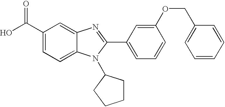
C1(C(O)=O)=CC=C2C(=C1)N=C(C1=CC=CC(OCC3=CC=CC=C3)=C1)N2C1CCCC1
